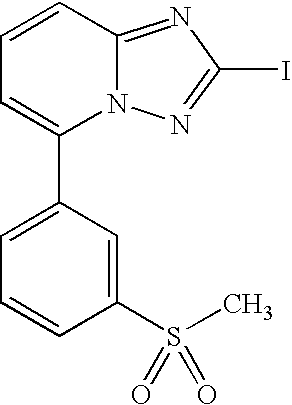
IC1=NN2C(=N1)C=CC=C2C1=CC=CC(S(C)(=O)=O)=C1
